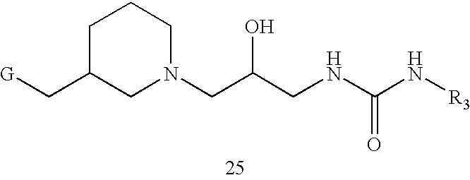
C1C(C[G])CN(CC(CNC(N[R3])=O)O)CC1
